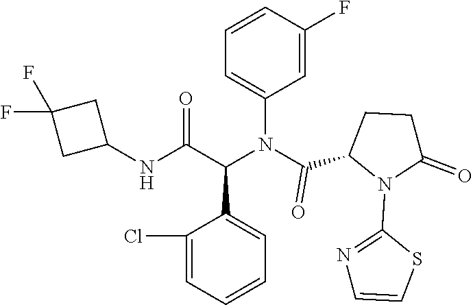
C1=CC=C(Cl)C(C(C(NC2CC(F)(F)C2)=O)N(C(C2N(C3=NC=CS3)C(=O)CC2)=O)C2=CC=CC(F)=C2)=C1
